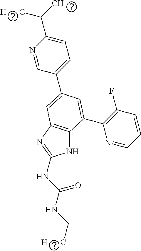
N1C2=C(N=C1NC(NC[H      C])=O)C=C(C1=CC=C(C([H      C])C)N=C1)C=C2C1=C(F)C=CC=N1
